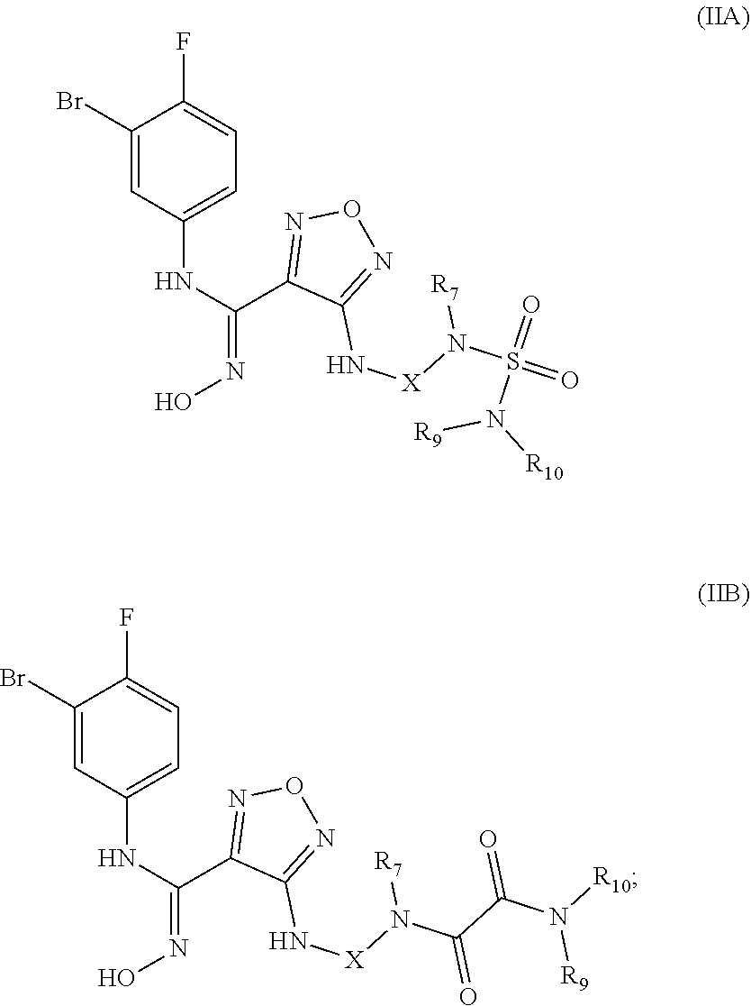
C1(Br)=CC(NC(C2=NON=C2N[X]N([R7])S(N([R10])[R9])(=O)=O)=NO)=CC=C1F.C1(Br)=CC(NC(C2=NON=C2N[X]N([R7])C(C(N([R10])[R9])=O)=O)=NO)=CC=C1F
